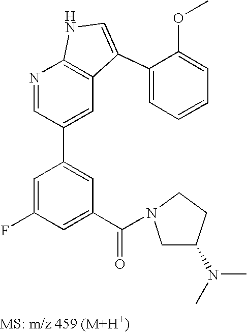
N1=CC(C2=CC(C(=O)N3CC(N(C)C)CC3)=CC(F)=C2)=CC2=C1NC=C2C1=CC=CC=C1OC
